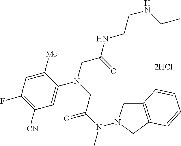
[2HCl].N(C)(C(=O)CN(CC(=O)NCCNCC)C1=CC([CN])=C(F)C=C1[Me])N1CC2=C(C1)C=CC=C2
